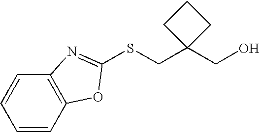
S(CC1(CO)CCC1)C1=NC2=C(C=CC=C2)O1
